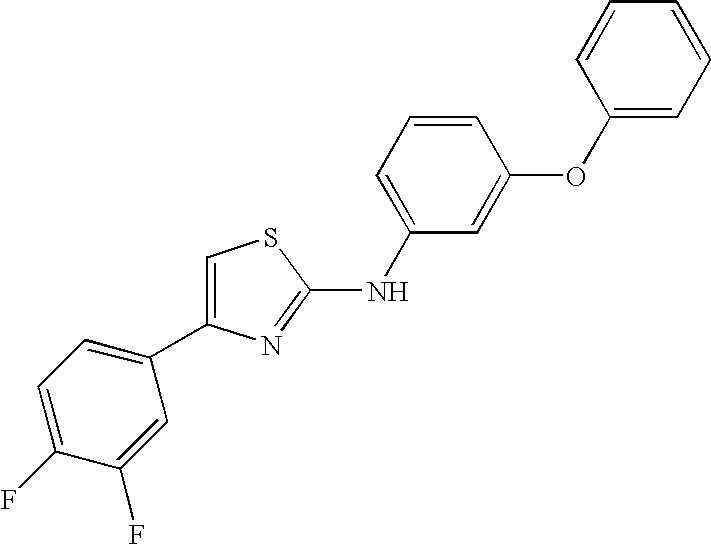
C1=C(NC2=NC(C3=CC=C(F)C(F)=C3)=CS2)C=C(OC2=CC=CC=C2)C=C1
